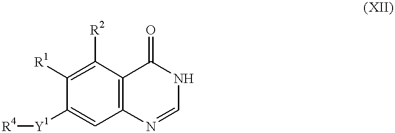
[R4][Y1]C1=CC2=C(C([R2])=C1[R1])C(=O)NC=N2
